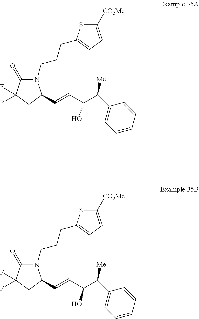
C1(=O)C(F)(F)CC(C=CC(C(C2=CC=CC=C2)[Me])O)N1CCCC1=CC=C([CO2Me])S1.C1(=O)C(F)(F)CC(C=CC(C(C2=CC=CC=C2)[Me])O)N1CCCC1=CC=C([CO2Me])S1
